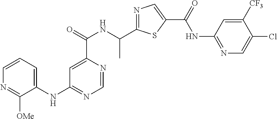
N1=C(C(NC(C2=CC(NC3=CC=CN=C3[OMe])=NC=N2)=O)C)SC(C(=O)NC2=NC=C(Cl)C([CF3])=C2)=C1
